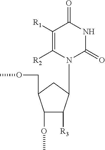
C1(OC)C([R3])C(N2C(=O)NC(=O)C([R1])=C2[R2])CC1COC
